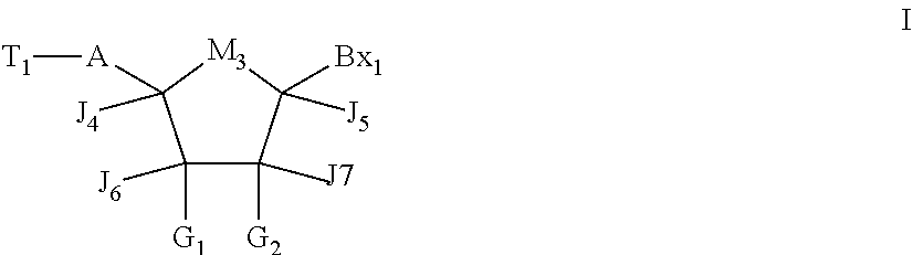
[M3]1C([J4])([A][T1])C([G1])([J6])C([G2])(C)C1([J5])[Bx1]
